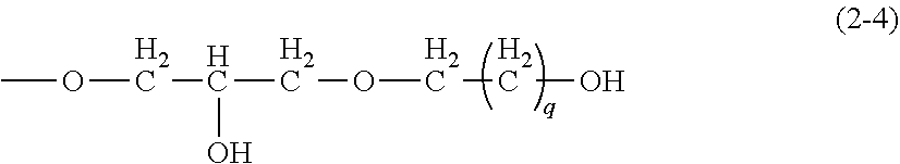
C(CO)OCC(COC)O
